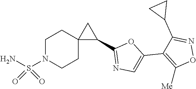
C1([Me])=C(C2=CN=C(C3CC34CCN(S(=O)(=O)N)CC4)O2)C(C2CC2)=NO1
